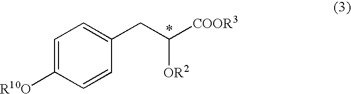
C1=C([R10O])C=CC(CC([COOR3])[OR2])=C1
